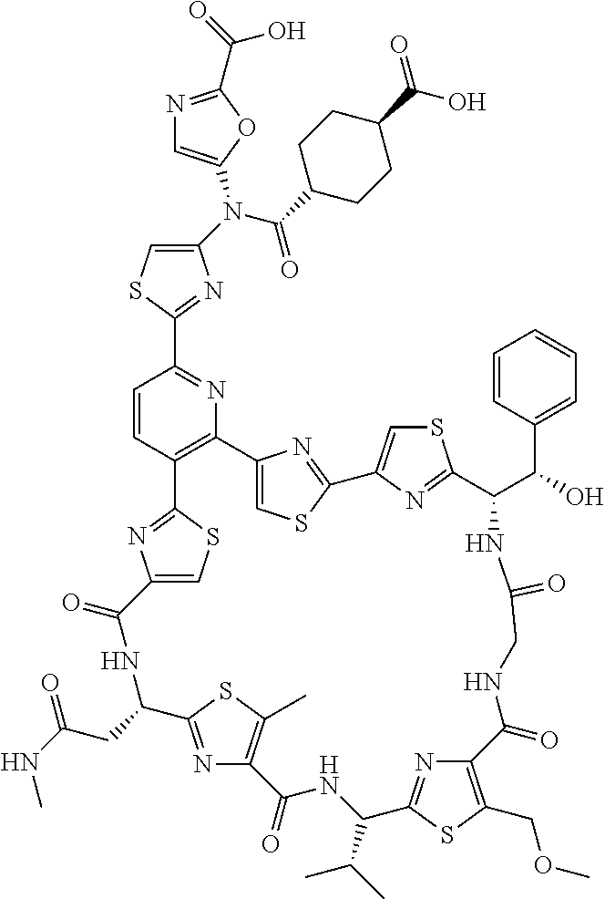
C1(N(C(=O)C2CCC(C(O)=O)CC2)C2=CN=C(C(O)=O)O2)=CSC(C2=NC3=C(C=C2)C2=NC(=CS2)C(=O)NC(CC(NC)=O)C2=NC(=C(C)S2)C(=O)NC(C(C)C)C2=NC(=C(COC)S2)C(=O)NCC(=O)NC(C(C2=CC=CC=C2)O)C2=NC(=CS2)C2=NC3=CS2)=N1
